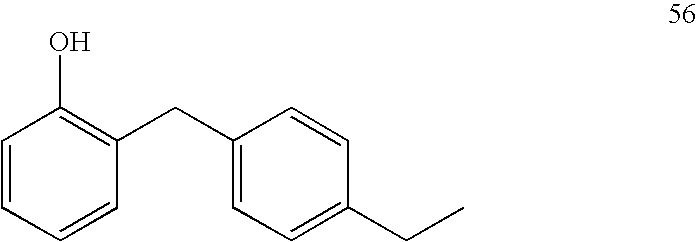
C1=CC(CC2=CC=C(CC)C=C2)=C(O)C=C1
